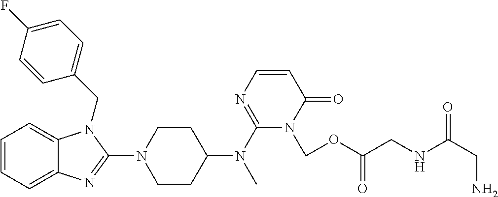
C1=CC=C2C(=C1)N(CC1=CC=C(F)C=C1)C(N1CCC(N(C3=NC=CC(=O)N3COC(CNC(CN)=O)=O)C)CC1)=N2
